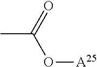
O([A25])C(C)=O
